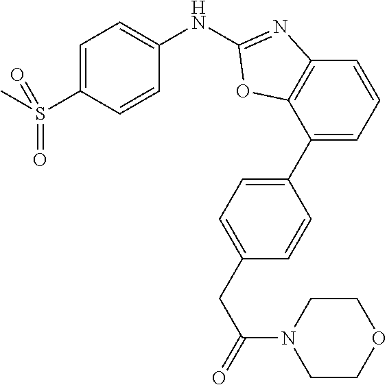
C1=C(S(C)(=O)=O)C=CC(NC2=NC3=C(C(C4=CC=C(CC(N5CCOCC5)=O)C=C4)=CC=C3)O2)=C1
